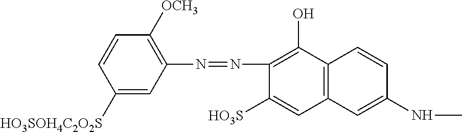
C1([HO3SOH4C2O2S])=CC(N=NC2=C(O)C3=C(C=C2[HO3S])C=C(NC)C=C3)=C([OCH3])C=C1
